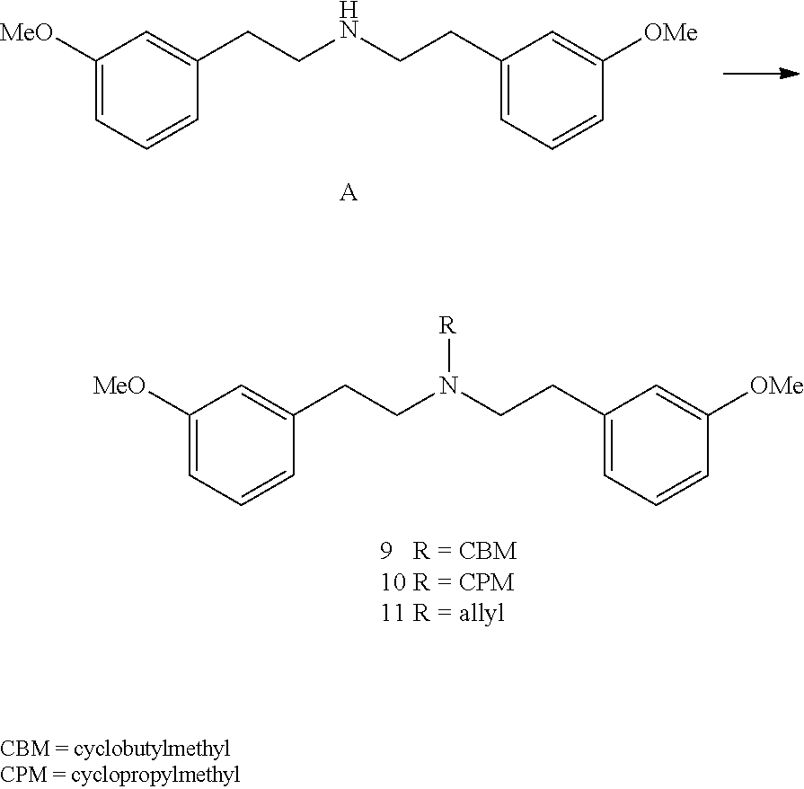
C1([MeO])=CC=CC(CCNCCC2=CC=CC([OMe])=C2)=C1.[A].C1([MeO])=CC=CC(CCN(CCC2=CC=CC([OMe])=C2)[R])=C1.[9   R = CBM10 R = CPM11 R = allyl]
